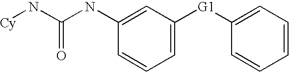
[Cy]NC(NC1=CC([G1]C2=CC=CC=C2)=CC=C1)=O
